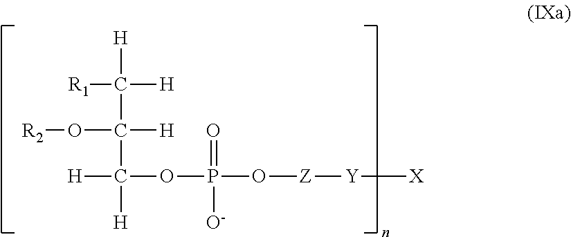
[H]C(C([H])([H])OP(O[Z][Y][X])(=O)[O-])(C([H])([H])[R1])O[R2]
